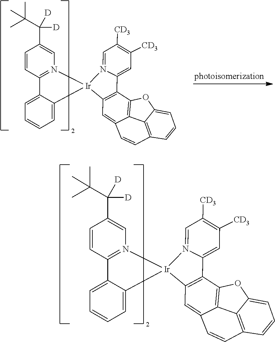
C12=C(C3=CC([CD3])=C([CD3])C=N3[Ir]13N1=C(C=CC(C(C(C)(C)C)([D])[D])=C1)C1=CC=CC=C13)C1=C3C4=C(C=CC=C4O1)C=CC3=C2.C12=C(C3=CC([CD3])=C([CD3])C=N3[Ir]13N1=C(C=CC(C(C(C)(C)C)([D])[D])=C1)C1=CC=CC=C13)C1=C3C4=C(C=CC=C4O1)C=CC3=C2
